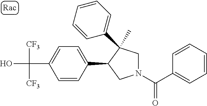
C(C1=CC=C(C2CN(C(C3=CC=CC=C3)=O)CC2(C)C2=CC=CC=C2)C=C1)(O)([CF3])[CF3]
